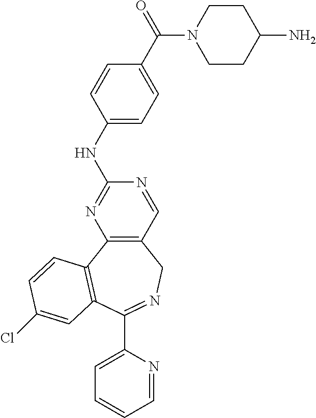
C1=NC(C2=NCC3=C(N=C(NC4=CC=C(C(N5CCC(N)CC5)=O)C=C4)N=C3)C3=C2C=C(Cl)C=C3)=CC=C1
